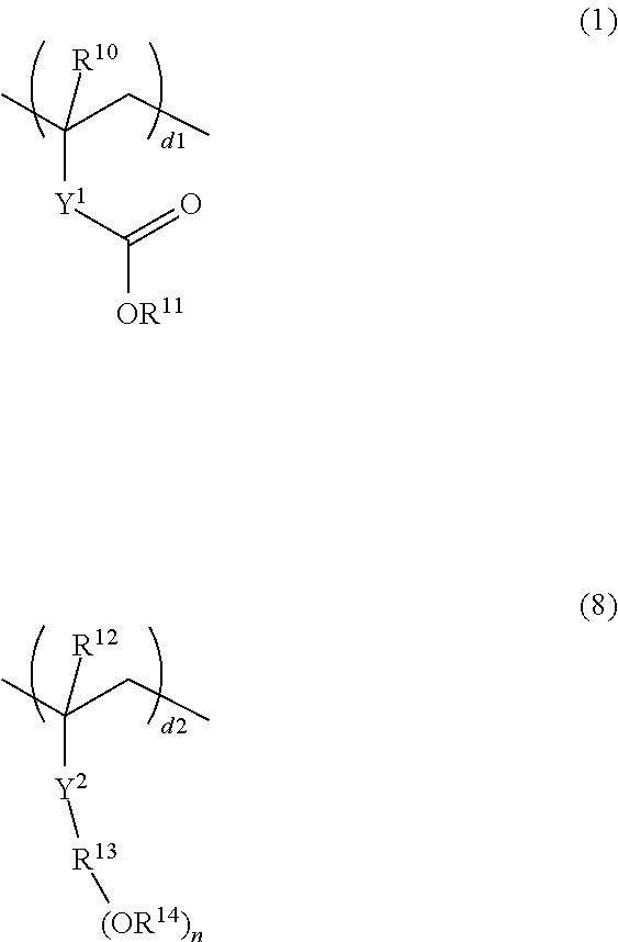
[Y2](C(CC)(C)[R12])[R13][(OR14)n].[Y1](C(CC)(C)[R10])C([OR11])=O
